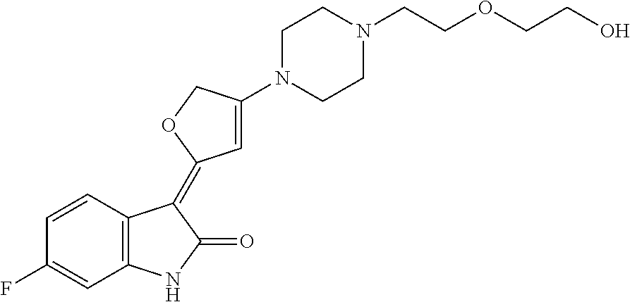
C1=CC2=C(C=C1F)NC(=O)C2=C1C=C(N2CCN(CCOCCO)CC2)CO1
